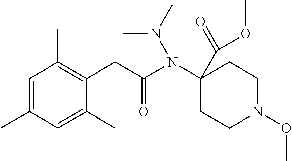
C1(N(C(CC2=C(C)C=C(C)C=C2C)=O)N(C)C)(C(=O)OC)CCN(OC)CC1
